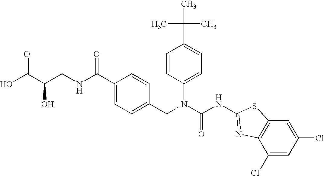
OC(C(CNC(C1=CC=C(CN(C(NC2=NC3=C(S2)C=C(Cl)C=C3Cl)=O)C2=CC=C(C(C)(C)C)C=C2)C=C1)=O)O)=O
